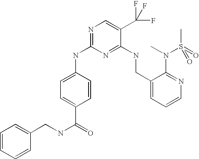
C1(NC2=NC=C(C(F)(F)F)C(NCC3=CC=CN=C3N(C)S(C)(=O)=O)=N2)=CC=C(C(=O)NCC2=CC=CC=C2)C=C1
